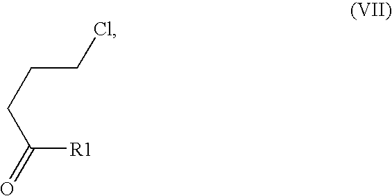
C(CCC([R1])=O)Cl
